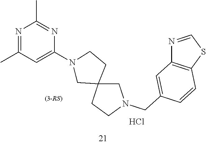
N1=C(C)C=C(N2CC3(CN(CC4=CC5=C(C=C4)SC=N5)CC3)CC2)N=C1C.Cl
